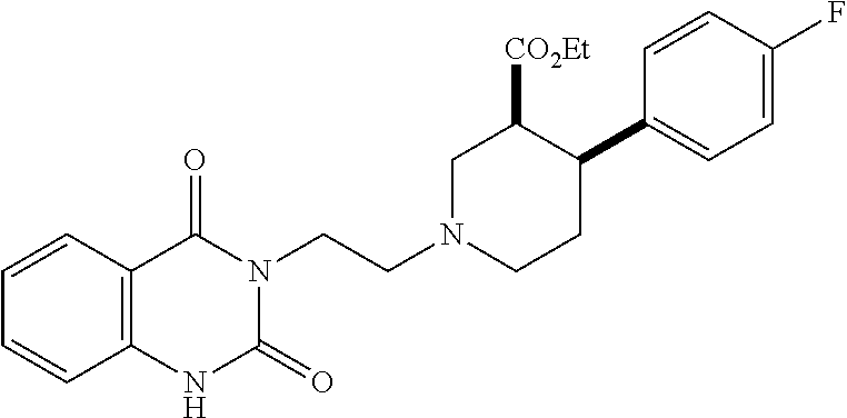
C12=C(C=CC=C1)C(=O)N(CCN1CC([CO2Et])C(C3=CC=C(F)C=C3)CC1)C(=O)N2
